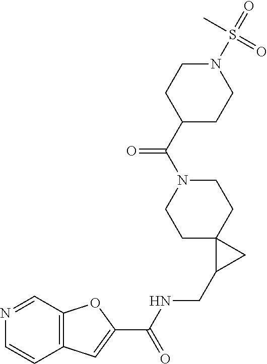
C12=C(C=NC=C1)OC(C(NCC1CC13CCN(C(C1CCN(S(=O)(C)=O)CC1)=O)CC3)=O)=C2
